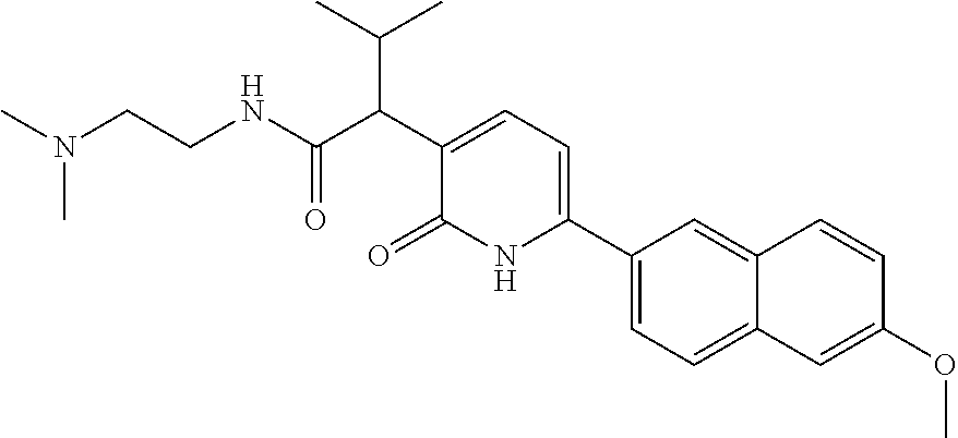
C1(C2=CC=C(C(C(NCCN(C)C)=O)C(C)C)C(=O)N2)=CC=C2C(=C1)C=CC(OC)=C2
